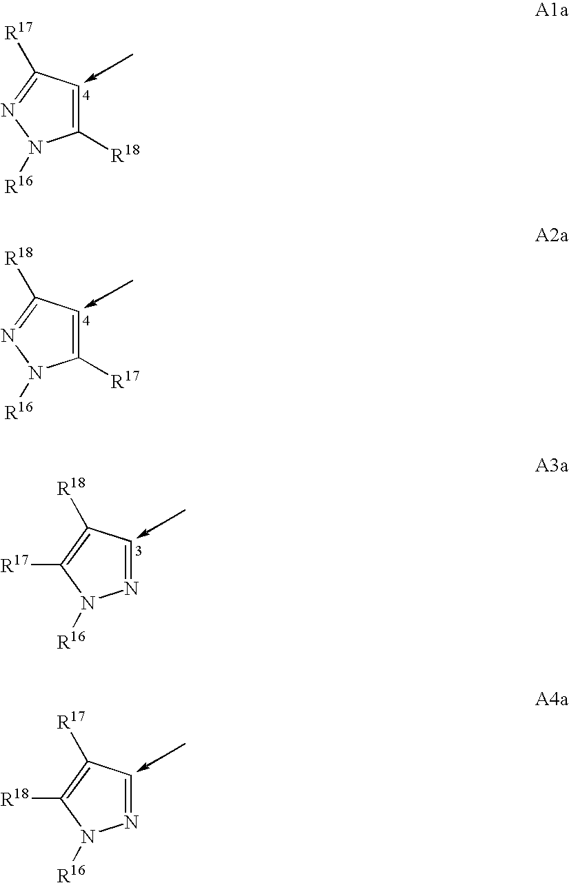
C1([R18])=CC([R17])=NN1[R16].C1([R17])=CC([R18])=NN1[R16].N1=CC([R18])=C([R17])N1[R16].N1=CC([R17])=C([R18])N1[R16]
